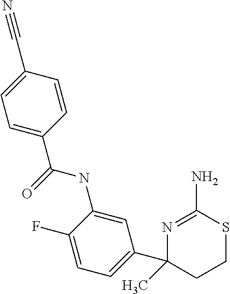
N1=C(N)SCCC1(C)C1=CC=C(F)C(NC(C2=CC=C(C#N)C=C2)=O)=C1
